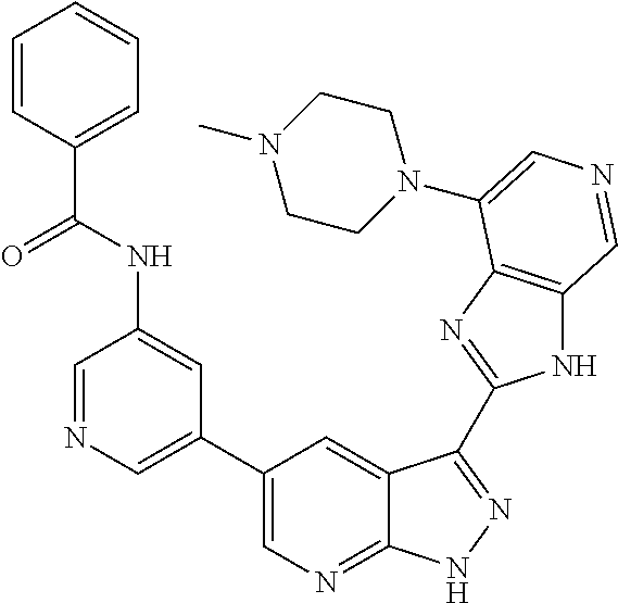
C1(C2=CN=CC(NC(C3=CC=CC=C3)=O)=C2)=CN=C2C(=C1)C(C1=NC3=C(N1)C=NC=C3N1CCN(C)CC1)=NN2
